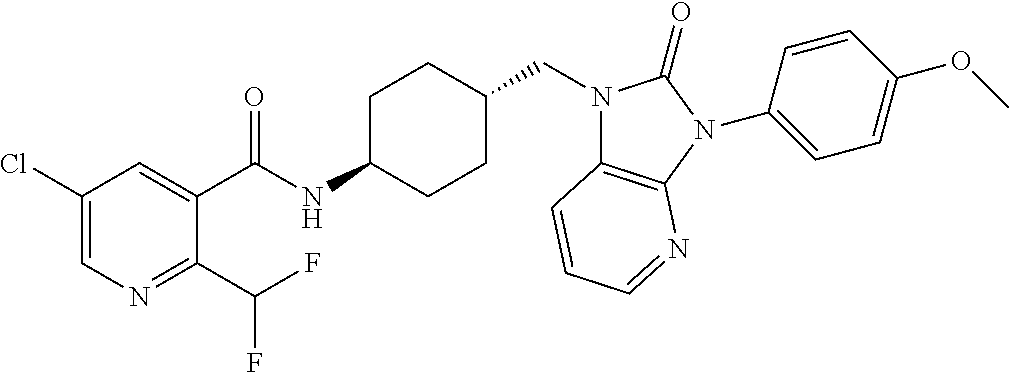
C1(Cl)=CN=C(C(F)F)C(C(NC2CCC(CN3C4=C(N(C5=CC=C(OC)C=C5)C3=O)N=CC=C4)CC2)=O)=C1
